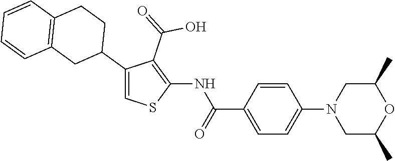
C1=CC(C(=O)NC2=C(C(=O)O)C(C3CCC4=C(C3)C=CC=C4)=CS2)=CC=C1N1CC(C)OC(C)C1
